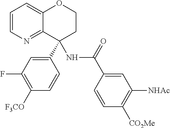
C1(C2(NC(=O)C3=CC([NHAc])=C([CO2Me])C=C3)C3=NC=CC=C3OCC2)=CC(F)=C([F3CO])C=C1
